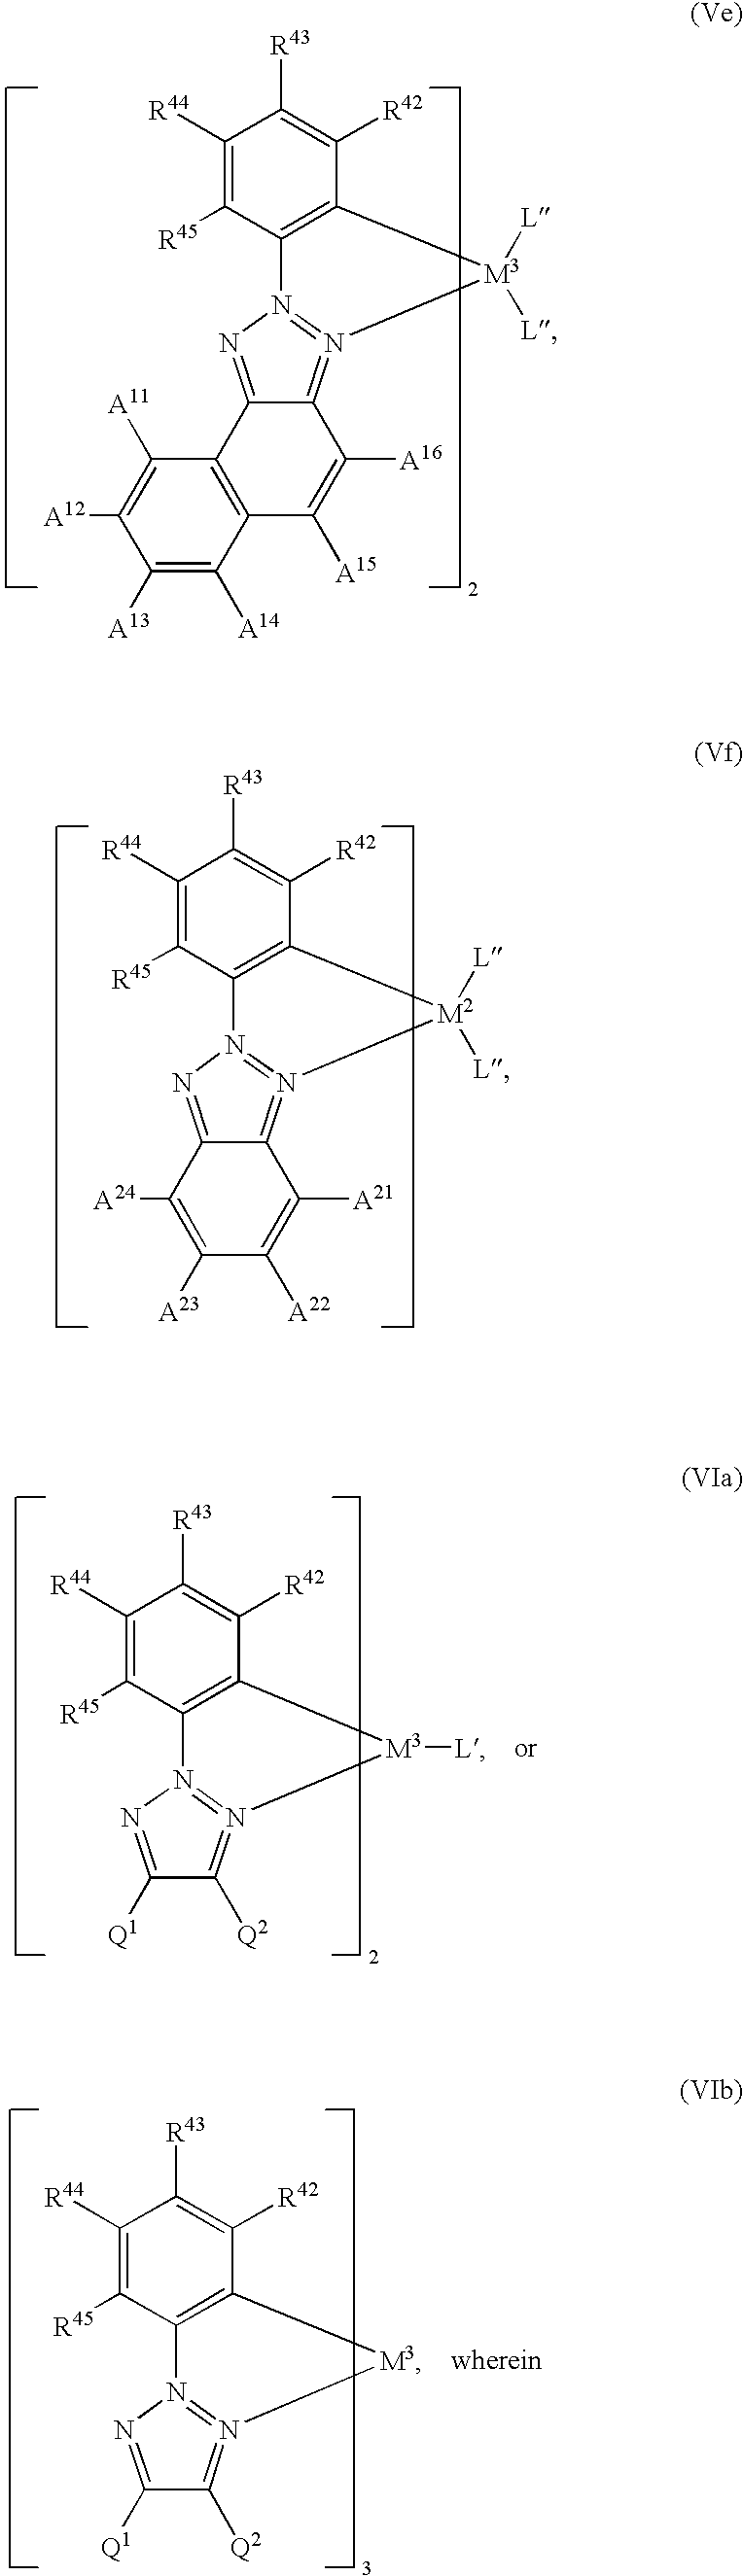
C1([R44])=C([R45])C2=C(C([R42])=C1[R43])[M3]([L])([L])N1=C3C([A16])=C([A15])C4=C(C([A11])=C([A12])C([A13])=C4[A14])C3=NN=12.C1([R44])=C([R45])C2=C(C([R42])=C1[R43])[M2]([L])([L])N1=C3C([A21])=C([A22])C([A23])=C([A24])C3=NN=12.C1([R44])=C([R45])C2=C(C([R42])=C1[R43])[M3]([L])N1=C([Q2])C([Q1])=NN=12.C1([R44])=C([R45])C2=C(C([R42])=C1[R43])[M3]N1=C([Q2])C([Q1])=NN=12
